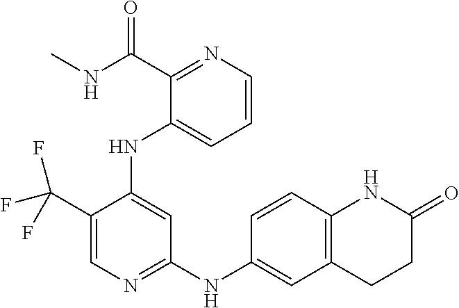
C1(C(F)(F)F)=CN=C(NC2=CC3=C(C=C2)NC(=O)CC3)C=C1NC1=CC=CN=C1C(=O)NC
